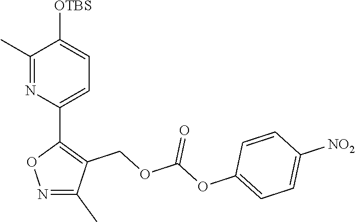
C1(C)=NC(C2=C(COC(OC3=CC=C([NO2])C=C3)=O)C(C)=NO2)=CC=C1[OTBS]
